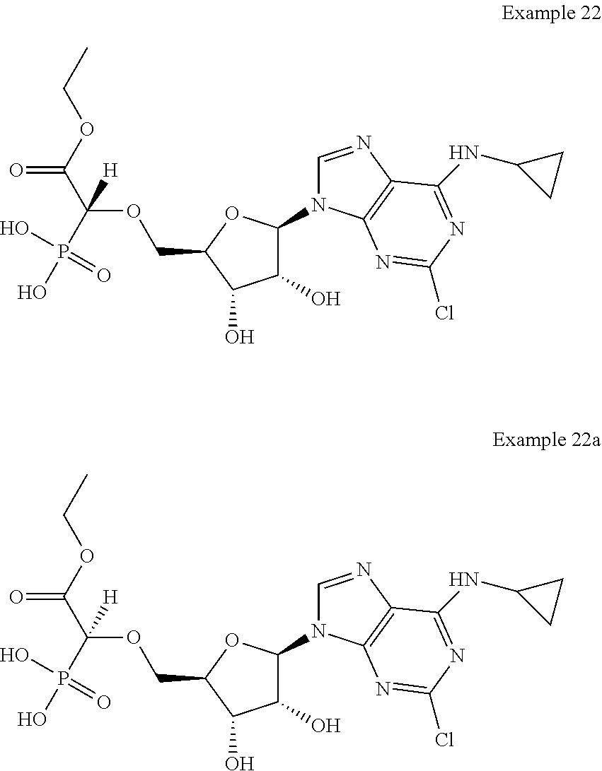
C(C1C(O)C(O)C(N2C=NC3=C2N=C(Cl)N=C3NC2CC2)O1)OC(C(OCC)=O)(P(O)(O)=O)[H].C(C1C(O)C(O)C(N2C=NC3=C2N=C(Cl)N=C3NC2CC2)O1)OC(C(OCC)=O)(P(O)(O)=O)[H]
